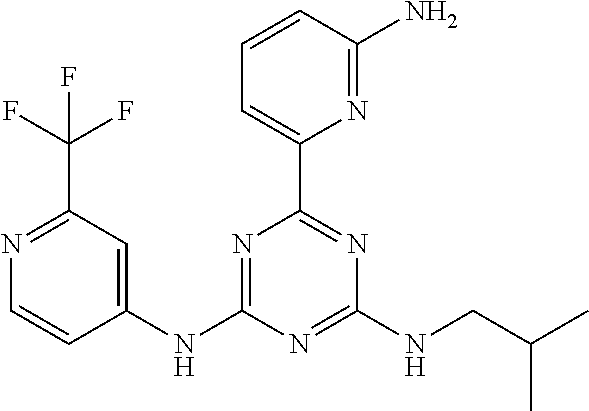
N1=C(C(F)(F)F)C=C(NC2=NC(C3=CC=CC(N)=N3)=NC(NCC(C)C)=N2)C=C1
